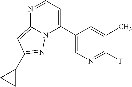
N1=CC=C(C2=CN=C(F)C(C)=C2)N2C1=CC(C1CC1)=N2
